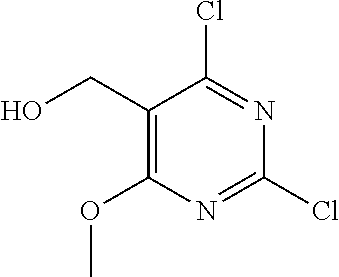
C1(CO)=C(OC)N=C(Cl)N=C1Cl
